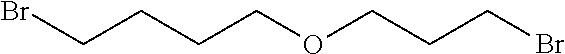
C(CCCOCCCBr)Br
